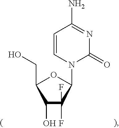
C1=CN(C2OC(CO)C(O)C2(F)F)C(=O)N=C1N
